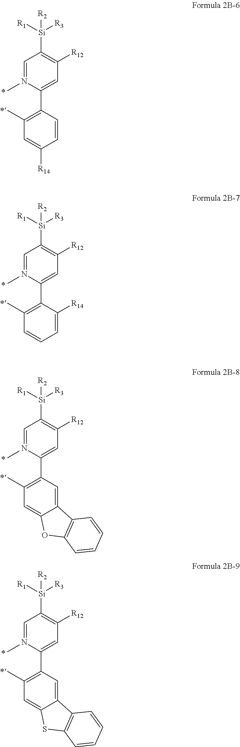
C1=N(C)C(C2=C(C)C=C([R14])C=C2)=CC([R12])=C1[Si]([R1])([R3])[R2].C1=N(C)C(C2=C(C)C=CC=C2[R14])=CC([R12])=C1[Si]([R1])([R3])[R2].C1=N(C)C(C2=C(C)C=C3C(=C2)C2=C(O3)C=CC=C2)=CC([R12])=C1[Si]([R1])([R3])[R2].C1=N(C)C(C2=C(C)C=C3C(=C2)C2=C(S3)C=CC=C2)=CC([R12])=C1[Si]([R1])([R3])[R2]
